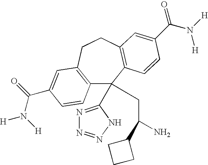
C12=C(CCC3=C(C1(C1=NN=NN1)CC(N)C1CCC1)C=CC(C(N([H])[H])=O)=C3)C=C(C(=O)N([H])[H])C=C2
